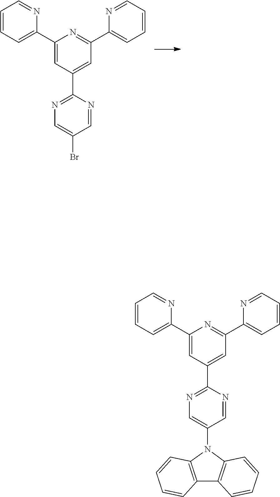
C1=CC=C(C2=CC(C3=NC=C(Br)C=N3)=CC(C3=CC=CC=N3)=N2)N=C1.C1=CC=C(C2=CC(C3=NC=C(N4C5=C(C6=C4C=CC=C6)C=CC=C5)C=N3)=CC(C3=CC=CC=N3)=N2)N=C1
